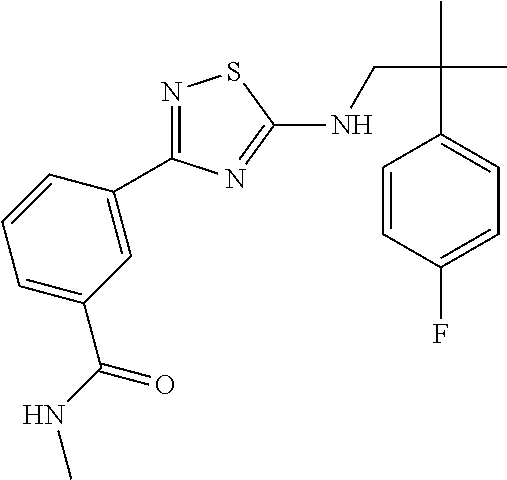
N1=C(C2=CC(C(NC)=O)=CC=C2)N=C(NCC(C)(C)C2=CC=C(F)C=C2)S1
